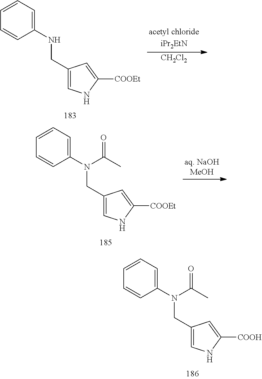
[CH2Cl2].C1(NCC2=CNC([COOEt])=C2)=CC=CC=C1.C1(N(CC2=CNC([COOEt])=C2)C(=O)C)=CC=CC=C1.C1(N(CC2=CNC([COOH])=C2)C(=O)C)=CC=CC=C1
